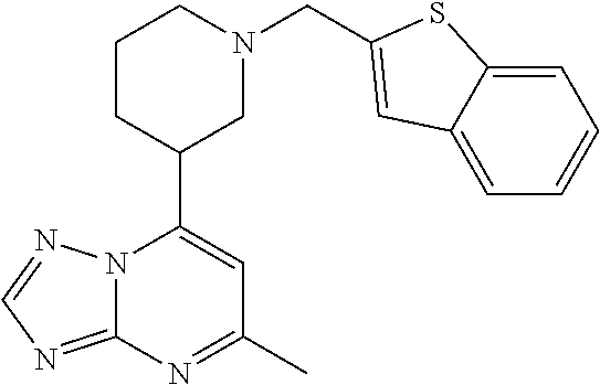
N12C(=NC=N1)N=C(C)C=C2C1CN(CC2=CC3=CC=CC=C3S2)CCC1
